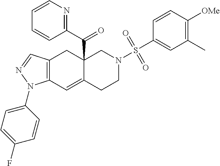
C12=C(C=C3C(C(C4=NC=CC=C4)=O)(C1)CN(S(C1=CC(C)=C([OMe])C=C1)(=O)=O)CC3)N(C1=CC=C(F)C=C1)N=C2
